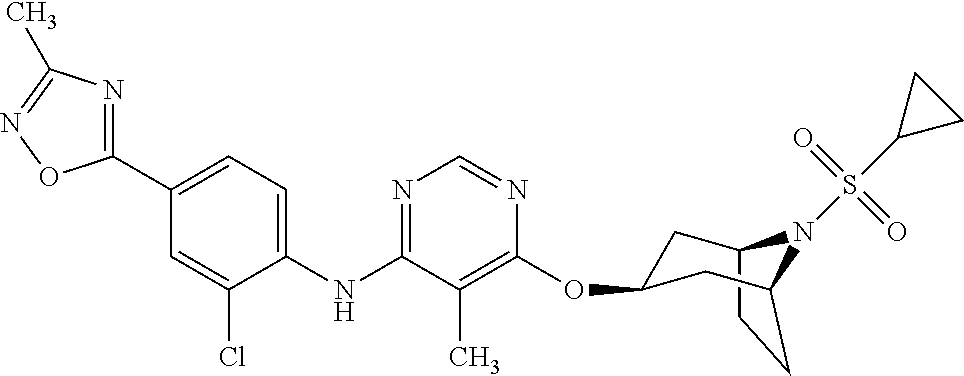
C12CCC(CC(OC3=C(C)C(NC4=CC=C(C5=NC(C)=NO5)C=C4Cl)=NC=N3)C1)N2S(=O)(C1CC1)=O
